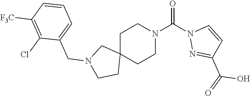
C1C2(CCN(C(N3N=C(C(=O)O)C=C3)=O)C1)CN(CC1=CC=CC([F3C])=C1Cl)CC2
